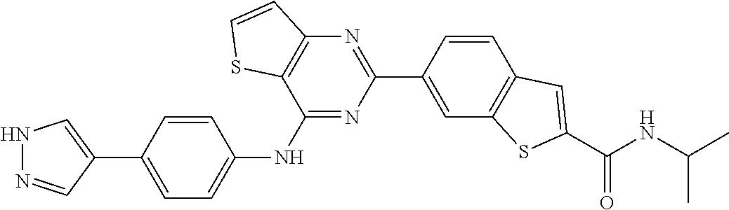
C1=CC(C2=NC3=C(C(NC4=CC=C(C5=CNN=C5)C=C4)=N2)SC=C3)=CC2=C1C=C(C(NC(C)C)=O)S2
